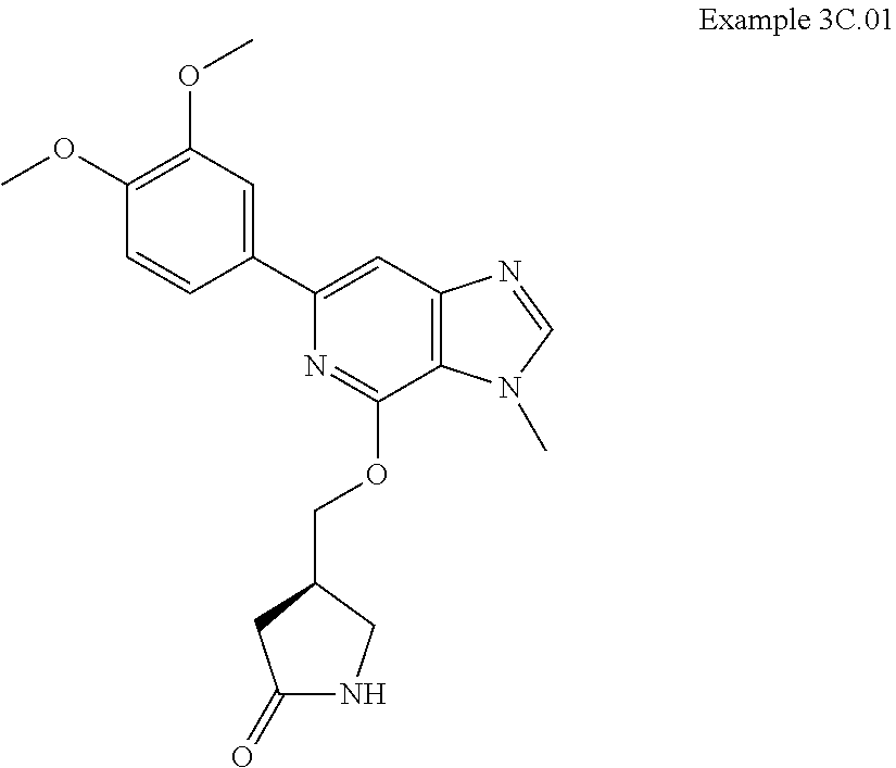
C1(C2=CC3=C(C(OCC4CNC(=O)C4)=N2)N(C)C=N3)=CC(OC)=C(OC)C=C1
